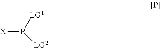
[X]P([LG1])[LG2]
